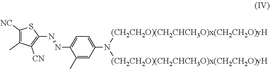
N(=NC1=C([CN])C(C)=C([NC])S1)C1=CC=C(N([(CH2CH2O)(CH2CHCH3O)x(CH2CH2O)yH])[(CH2CH2O)(CH2CHCH3O)x(CH2CH2O)yH])C=C1C
